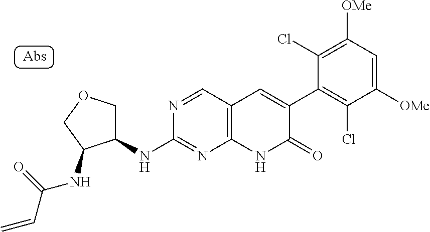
C1(NC2=NC3=C(C=N2)C=C(C2=C(Cl)C([OMe])=CC([OMe])=C2Cl)C(=O)N3)COCC1NC(=O)C=C
